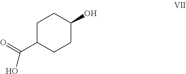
C1C(C(=O)O)CCC(O)C1
